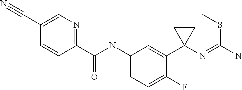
C1=C(C#N)C=CC(C(NC2=CC=C(F)C(C3(N=C(N)SC)CC3)=C2)=O)=N1
